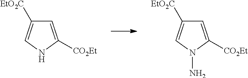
C1=C([CO2Et])NC=C1[EtO2C].C1=C([CO2Et])N(N)C=C1[EtO2C]
